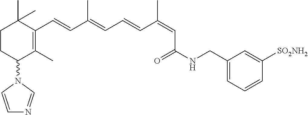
C1CC(N2C=CN=C2)C(C)=C(C=CC(=CC=CC(=CC(NCC2=CC=CC([SO2NH2])=C2)=O)C)C)C1(C)C
